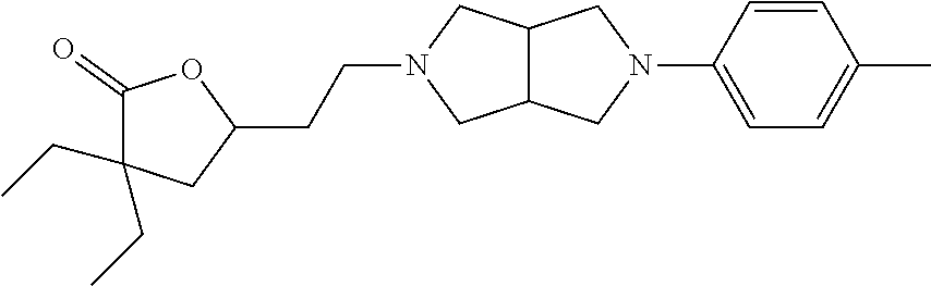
C12C(CN(C3=CC=C(C)C=C3)C1)CN(CCC1OC(=O)C(CC)(CC)C1)C2
